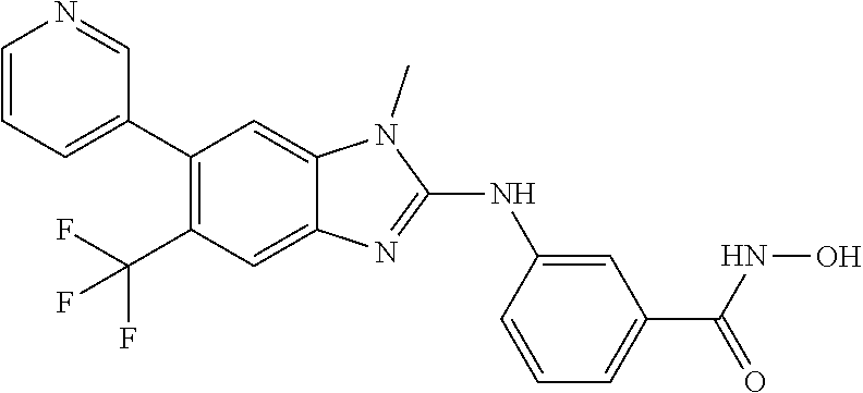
C(C1=C(C2=CC=CN=C2)C=C2C(=C1)N=C(NC1=CC(C(NO)=O)=CC=C1)N2C)(F)(F)F
